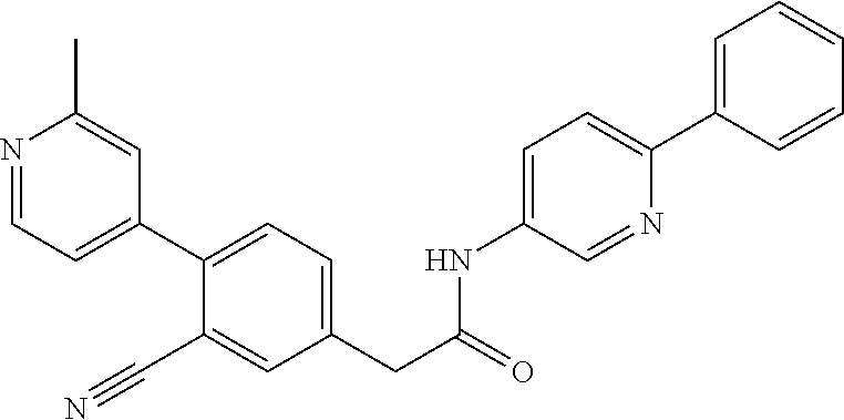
N1=CC=C(C2=CC=C(CC(NC3=CC=C(C4=CC=CC=C4)N=C3)=O)C=C2C#N)C=C1C
